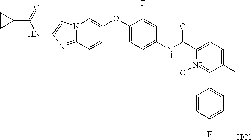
N12C(=NC(NC(C3CC3)=O)=C1)C=CC(OC1=CC=C(NC(C3=CC=C(C)C(C4=CC=C(F)C=C4)=[N+]3[-O])=O)C=C1F)=C2.Cl
